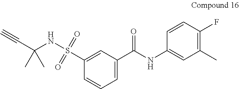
C1=C(C(NC2=CC(C)=C(F)C=C2)=O)C=C(S(NC(C#C)(C)C)(=O)=O)C=C1
